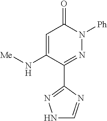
C1(C2=NN([Ph])C(=O)C=C2N[Me])=NNC=N1
